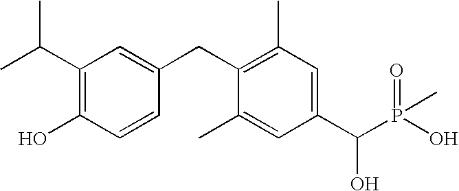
C1(C(C)C)=C(O)C=CC(CC2=C(C)C=C(C(P(O)(=O)C)O)C=C2C)=C1
